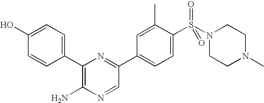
C1(O)=CC=C(C2=C(N)N=CC(C3=CC=C(S(N4CCN(C)CC4)(=O)=O)C(C)=C3)=N2)C=C1
